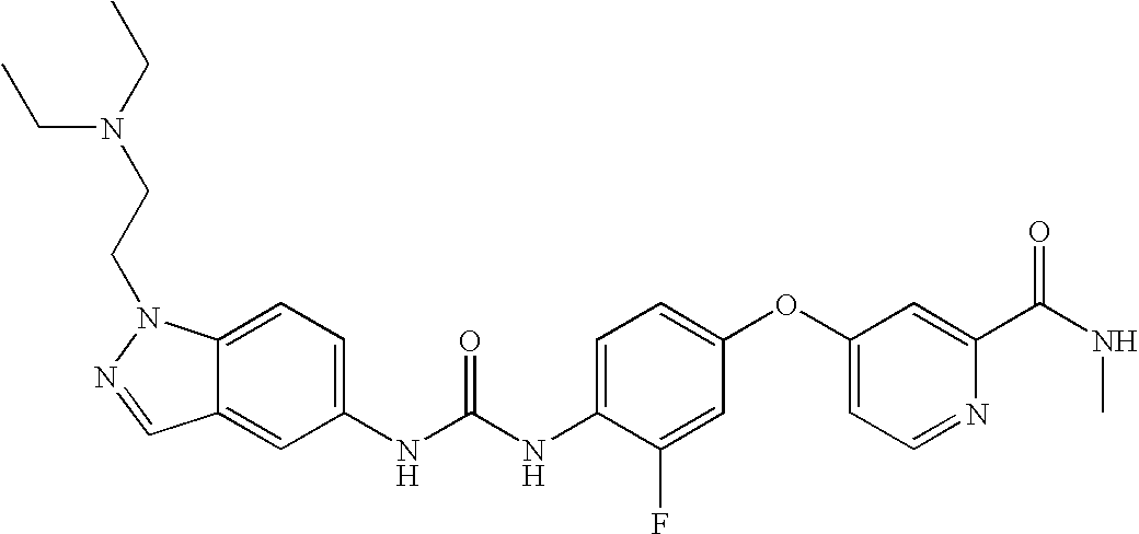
C1(NC(NC2=CC=C(OC3=CC=NC(C(NC)=O)=C3)C=C2F)=O)=CC=C2C(=C1)C=NN2CCN(CC)CC
